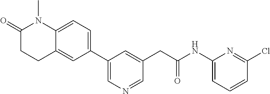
C1(C2=CC=C3C(=C2)CCC(=O)N3C)=CN=CC(CC(NC2=CC=CC(Cl)=N2)=O)=C1
